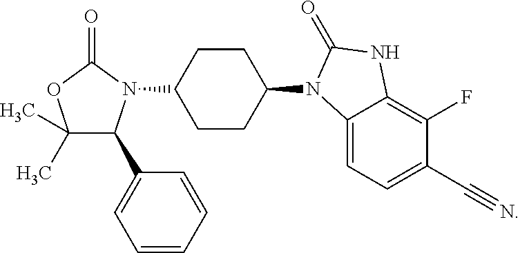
C1(C2C(C)(C)OC(=O)N2C2CCC(N3C4=CC=C(C#N)C(F)=C4NC3=O)CC2)=CC=CC=C1
